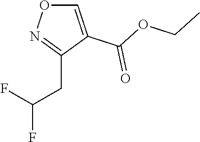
C1=C(C(OCC)=O)C(CC(F)F)=NO1
